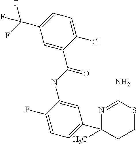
C1=C(C(NC2=CC(C3(C)CCSC(N)=N3)=CC=C2F)=O)C(Cl)=CC=C1C(F)(F)F
